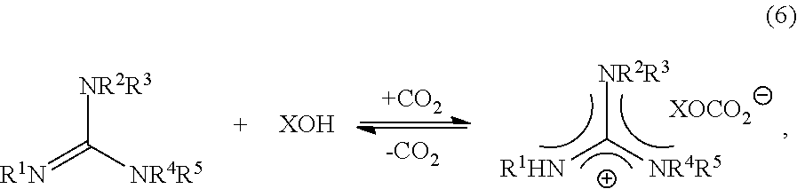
[+CO2].[NR2R3]C([R1HN])[NR4R5].[XOCO2].[NR2R3]C(=[R1N])[NR4R5].[XOH]
